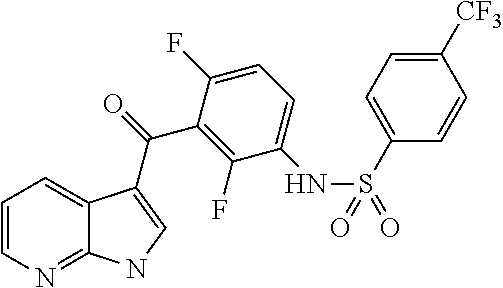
C1=CN=C2C(=C1)C(C(=O)C1=C(F)C(NS(=O)(C3=CC=C([CF3])C=C3)=O)=CC=C1F)=CN2
